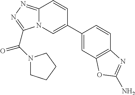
C1(C2=CN3C(=NN=C3C(=O)N3CCCC3)C=C2)=CC2=C(C=C1)N=C(N)O2
